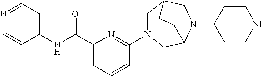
C1(N2CC3CN(C4CCNCC4)C(C2)CC3)=NC(C(NC2=CC=NC=C2)=O)=CC=C1
